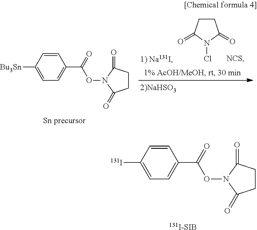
C1CC(=O)N(Cl)C1=O.C1=CC([Bu3Sn])=CC=C1C(=O)ON1C(=O)CCC1=O.C1=CC([131I])=CC=C1C(=O)ON1C(=O)CCC1=O.[131I-SIB]
